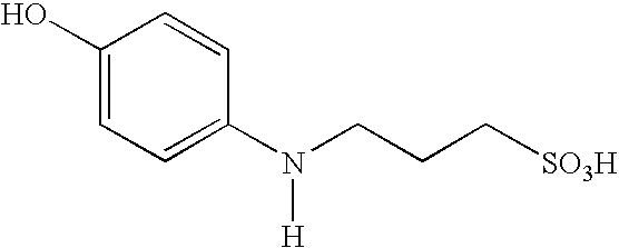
C1(O)=CC=C(N(CCC[SO3H])[H])C=C1
